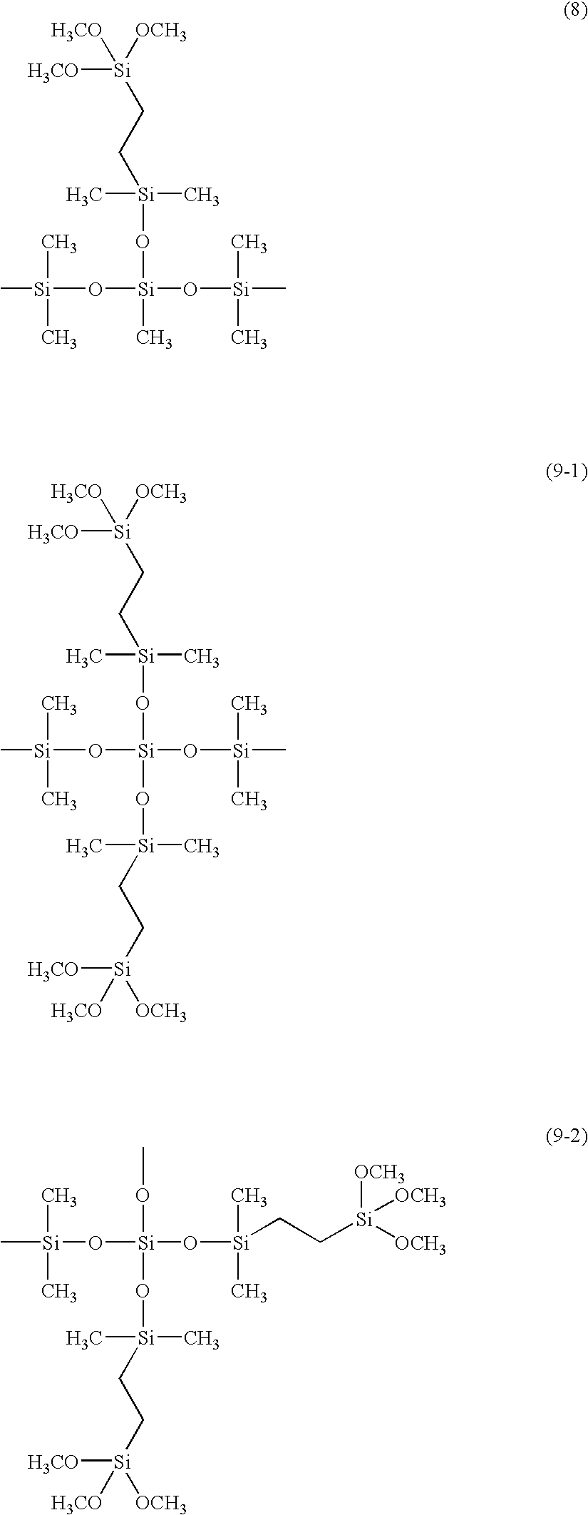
C[Si](CC[Si]([H3CO])([OCH3])[H3CO])(O[Si](O[Si](C)(C)C)(O[Si](C)(C)C)C)C.C[Si](CC[Si]([H3CO])([OCH3])[H3CO])(O[Si](O[Si](C)(C)C)(O[Si](C)(C)C)O[Si](C)(C)CC[Si]([H3CO])([H3CO])[OCH3])C.C[Si](C)(C)O[Si](OC)(O[Si](C)(C)CC[Si]([H3CO])([H3CO])[OCH3])O[Si](CC[Si]([OCH3])([OCH3])[OCH3])(C)C
